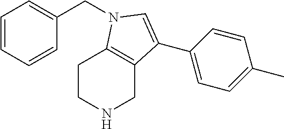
C1=CC=CC(CN2C3=C(CNCC3)C(C3=CC=C(C)C=C3)=C2)=C1
